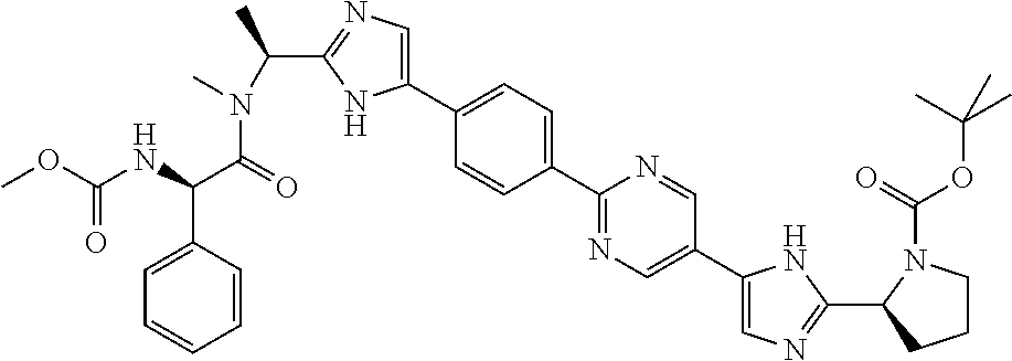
C1(C2=CC=C(C3=CN=C(C(N(C(C(C4=CC=CC=C4)NC(=O)OC)=O)C)C)N3)C=C2)=NC=C(C2=CN=C(C3CCCN3C(=O)OC(C)(C)C)N2)C=N1
